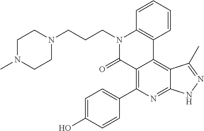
C1=C(O)C=CC(C2=C3C(=C4C(=N2)NN=C4C)C2=C(N(CCCN4CCN(C)CC4)C3=O)C=CC=C2)=C1
